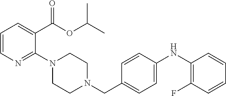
C1=C(C(OC(C)C)=O)C(N2CCN(CC3=CC=C(NC4=C(F)C=CC=C4)C=C3)CC2)=NC=C1
